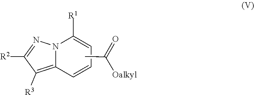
C1([R1])=CC=CC2=C([R3])C([R2])=NN12.O=C(C)[Oalkyl]
